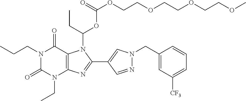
N1(CCC)C(=O)N(CC)C2=C(C1=O)N(C(CC)OC(OCCOCCOCCOC)=O)C(C1=CN(CC3=CC([CF3])=CC=C3)N=C1)=N2
